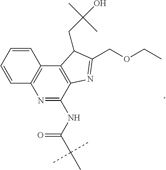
C1=CC2=C(C=C1)C1=C(C(NC(C(C)(C)C)=O)=N2)N=C(COCC)C1CC(C)(O)C
